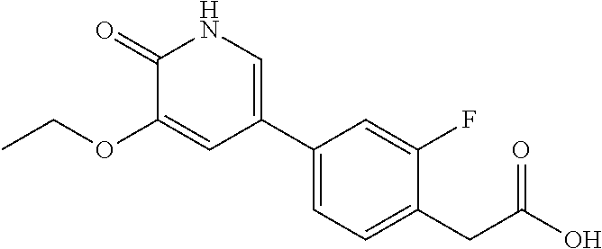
C1(C2=CNC(=O)C(OCC)=C2)=CC=C(CC(O)=O)C(F)=C1
